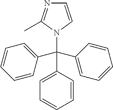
C1=CN(C(C2=CC=CC=C2)(C2=CC=CC=C2)C2=CC=CC=C2)C(C)=N1
